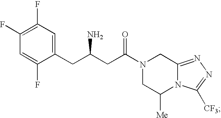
C1(F)=C(F)C=C(CC(CC(N2CC([Me])N3C(=NN=C3[CF3])C2)=O)N)C(F)=C1
